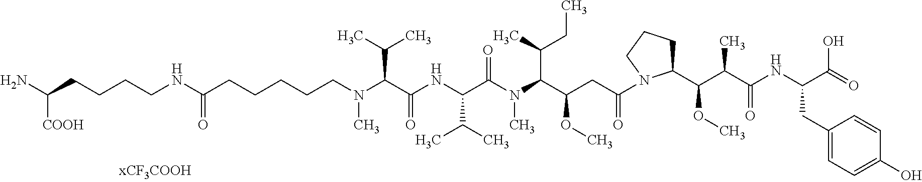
C(CCCN(C(C(NC(C(N(C(C(CC(=O)N1C(C(C(C(NC(C(O)=O)CC2=CC=C(O)C=C2)=O)C)OC)CCC1)OC)C(C)CC)C)=O)C(C)C)=O)C(C)C)C)CC(NCCCCC(N)[COOH])=O
